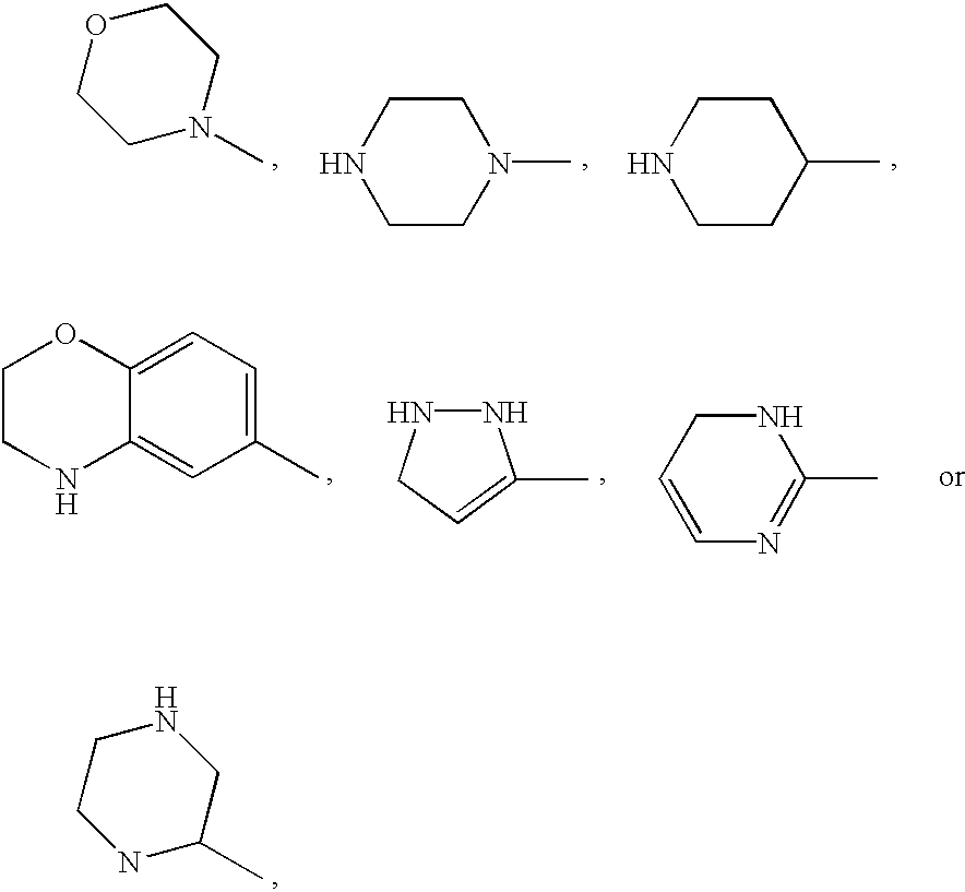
C1N(C)CCOC1.C1CN(C)CCN1.C1CC(C)CCN1.C12=CC=C(C)C=C1NCCO2.C1=C(C)NNC1.C1=CCNC(C)=N1.N1C(C)CNCC1
